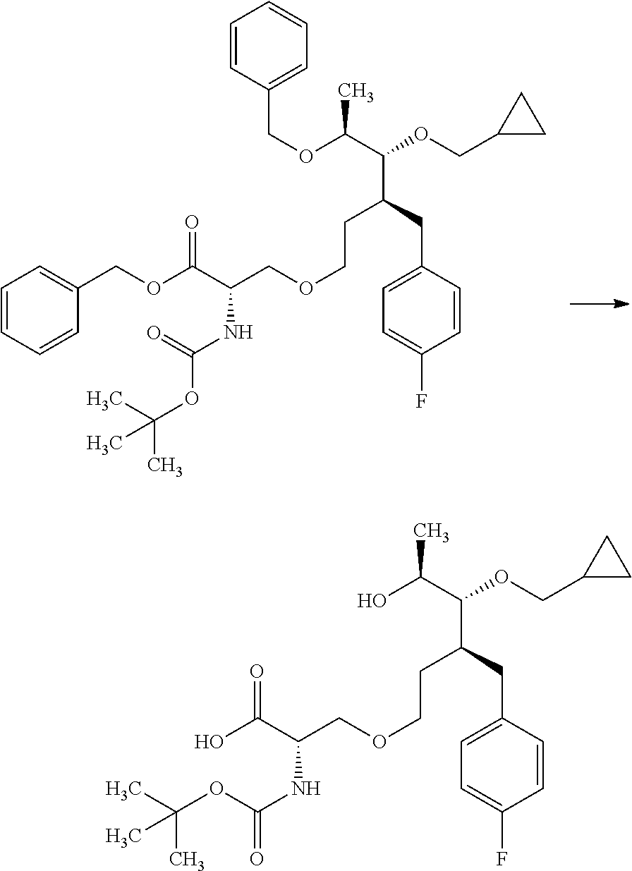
C(OC(C(OCC1CC1)C(CC1=CC=C(F)C=C1)CCOCC(C(OCC1=CC=CC=C1)=O)NC(OC(C)(C)C)=O)C)C1=CC=CC=C1.OC(C(OCC1CC1)C(CC1=CC=C(F)C=C1)CCOCC(C(O)=O)NC(=O)OC(C)(C)C)C
